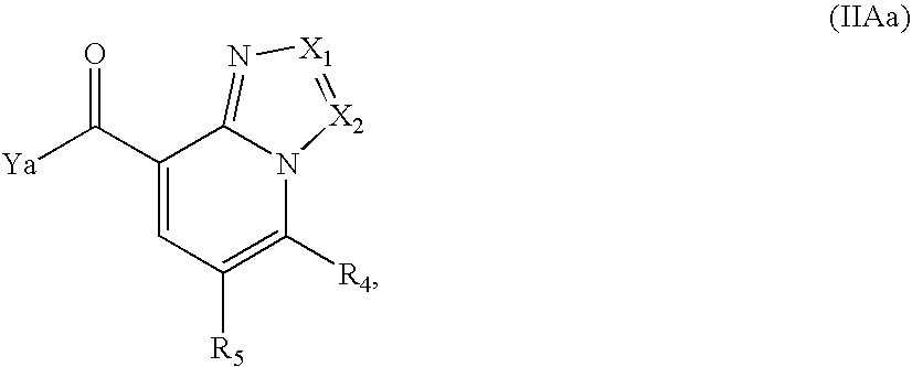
[Ya]C(C1=CC([R5])=C([R4])N2C1=N[X1]=[X2]2)=O
